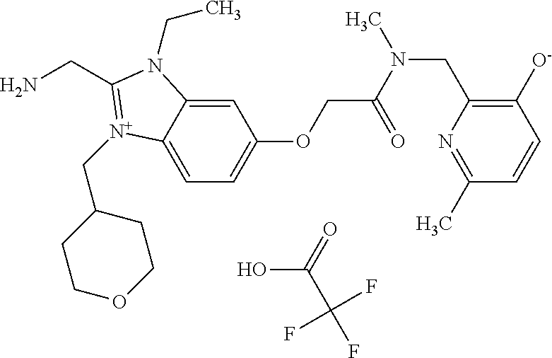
C1=C2C(=CC(OCC(N(C)CC3=C([O-])C=CC(C)=N3)=O)=C1)N(CC)C(CN)=[N+]2CC1CCOCC1.OC(=O)C(F)(F)F
